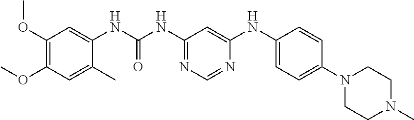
C1(OC)=C(OC)C=C(C)C(NC(=O)NC2=NC=NC(NC3=CC=C(N4CCN(C)CC4)C=C3)=C2)=C1
